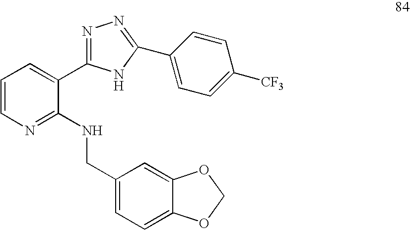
C1=CN=C(NCC2=CC=C3C(=C2)OCO3)C(C2=NN=C(C3=CC=C([CF3])C=C3)N2)=C1
